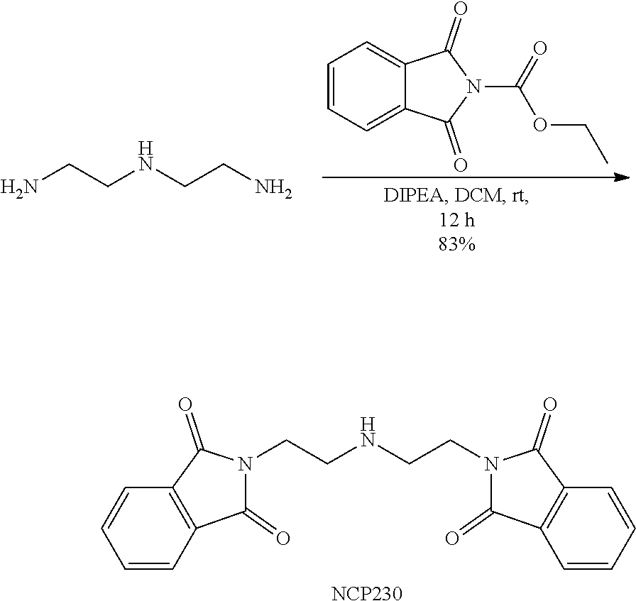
C1=CC=C2C(=C1)C(=O)N(C(=O)OCC)C2=O.NCCNCCN.C(CNCCN1C(=O)C2=C(C1=O)C=CC=C2)N1C(=O)C2=C(C1=O)C=CC=C2.[NCP230]
